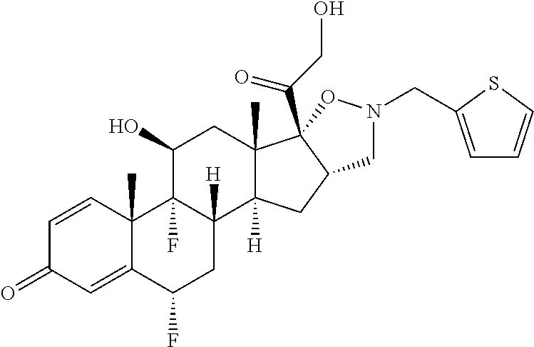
C1=CC2(C)C(=CC1=O)C(F)CC1([H])C2(F)C(O)CC2(C)C1([H])CC1C2(C(CO)=O)ON(CC2=CC=CS2)C1
